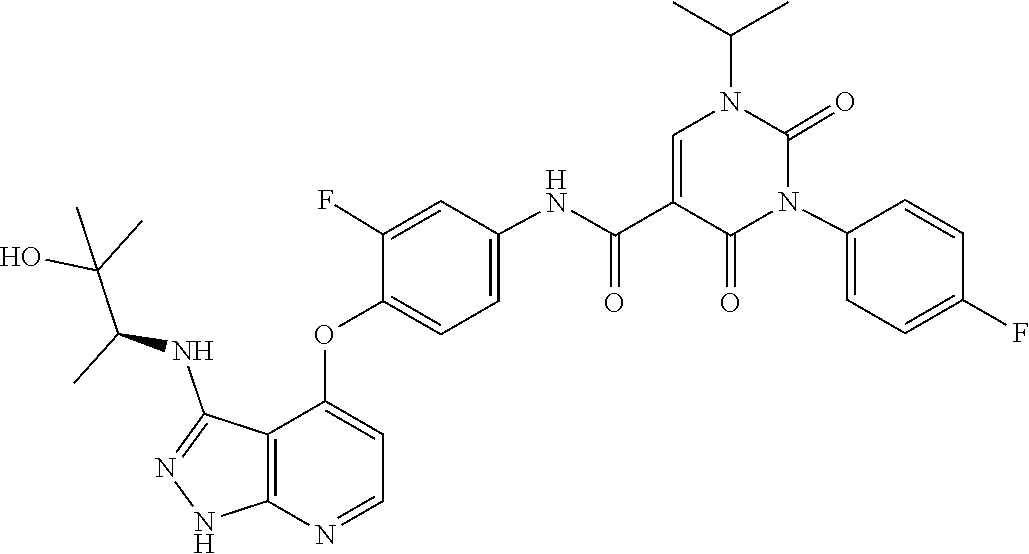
N1(C(C)C)C(=O)N(C2=CC=C(F)C=C2)C(=O)C(C(NC2=CC=C(OC3=CC=NC4=C3C(NC(C(O)(C)C)C)=NN4)C(F)=C2)=O)=C1
